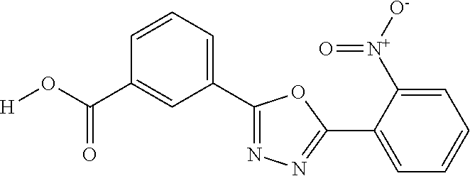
[H]OC(C1=CC(C2=NN=C(C3=CC=CC=C3[N+]([O-])=O)O2)=CC=C1)=O
